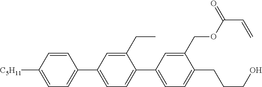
C1=CC([C5H11])=CC=C1C1=CC=C(C2=CC=C(CCCO)C(COC(C=C)=O)=C2)C(CC)=C1
